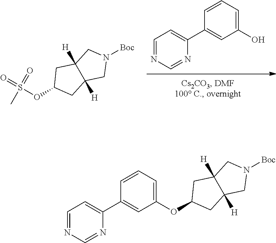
OC1=CC=CC(C2=CC=NC=N2)=C1.[Boc]N1CC2([H])C([H])(C1)CC(OS(=O)(=O)C)C2.[Boc]N1CC2([H])C([H])(C1)CC(OC1=CC=CC(C3=CC=NC=N3)=C1)C2
